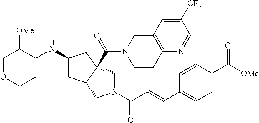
C1OCCC(NC2CC3CN(C(C=CC4=CC=C(C([OMe])=O)C=C4)=O)CC3(C(=O)N3CCC4=C(C3)C=C([CF3])C=N4)C2)C1[OMe]
